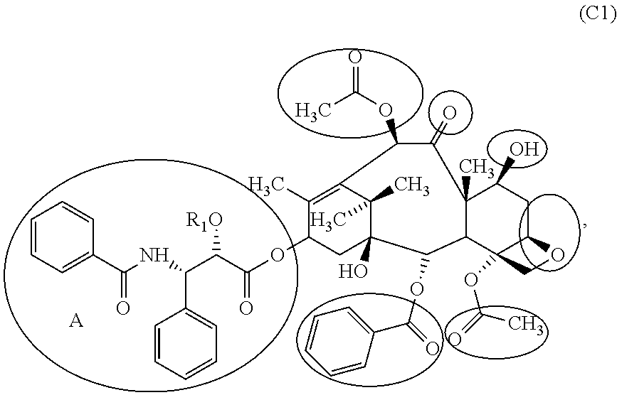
C1=CC=C(C(NC(C(C(OC2CC3(O)C(C)(C)C(=C2C)C(OC(=O)C)C(=O)C2(C)C(C4(OC(C)=O)C(CC2O)OC4)C3OC(C2=CC=CC=C2)=O)=O)[R1O])C2=CC=CC=C2)=O)C=C1.[A]
